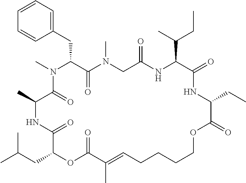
C1=CC=C(CC2C(=O)N(C)CC(=O)NC(C(C)CC)C(=O)NC(CC)C(=O)OCCCCC=C(C)C(=O)OC(CC(C)C)C(=O)NC(C)C(=O)N2C)C=C1
